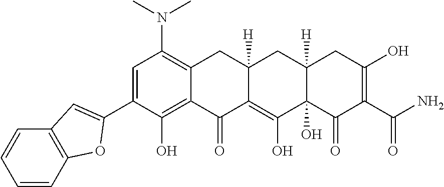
C1=C(C2=CC3=C(C=CC=C3)O2)C(O)=C2C(=C1N(C)C)CC1([H])C(=C(O)C3(O)C([H])(C1)CC(O)=C(C(N)=O)C3=O)C2=O
